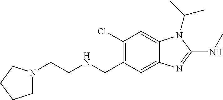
N(CC1=C(Cl)C=C2C(=C1)N=C(NC)N2C(C)C)CCN1CCCC1
